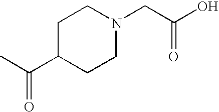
CC(C1CCN(CC(=O)O)CC1)=O
